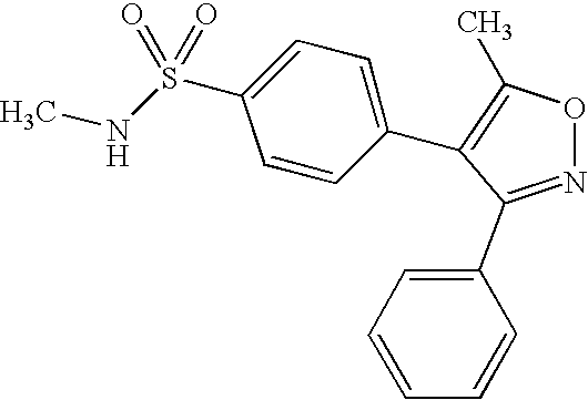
N1=C(C2=CC=CC=C2)C(C2=CC=C(S(NC)(=O)=O)C=C2)=C(C)O1
